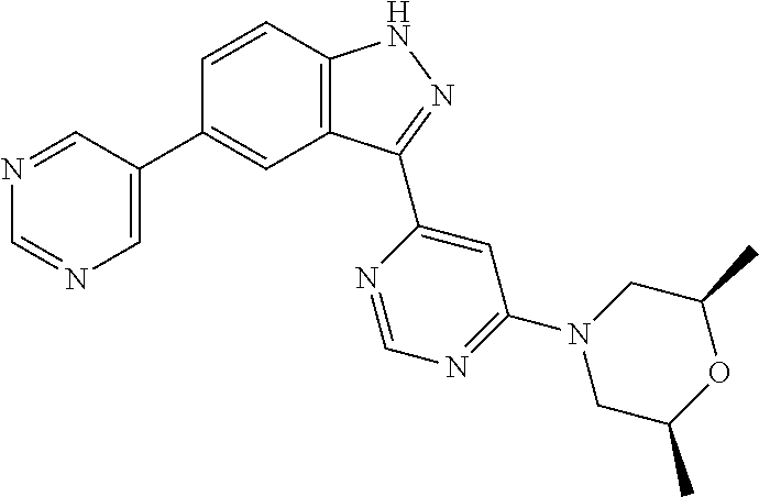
C1=CC2=C(C=C1C1=CN=CN=C1)C(C1=CC(N3CC(C)OC(C)C3)=NC=N1)=NN2
